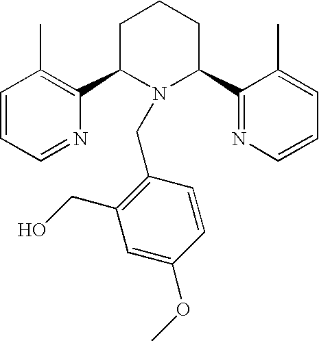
C1=CC=NC(C2N(CC3=C(CO)C=C(OC)C=C3)C(C3=NC=CC=C3C)CCC2)=C1C
